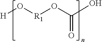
O=C(O[R1]O[H])O
